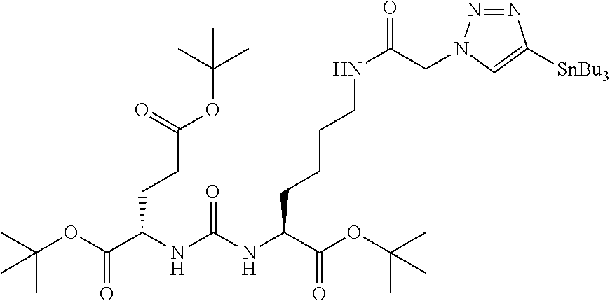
C(OC(C(NC(NC(C(OC(C)(C)C)=O)CCCCNC(=O)CN1N=NC([SnBu3])=C1)=O)CCC(OC(C)(C)C)=O)=O)(C)(C)C
